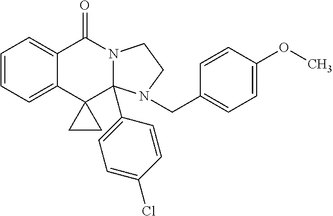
C1=CC=C2C(=C1)C(=O)N1CCN(CC3=CC=C(OC)C=C3)C1(C1=CC=C(Cl)C=C1)C21CC1
